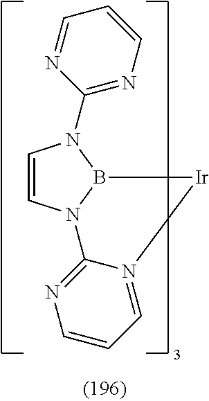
C1=CN2B(N1C1=NC=CC=N1)[Ir]N1=CC=CN=C21
